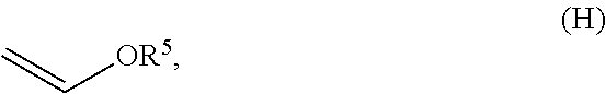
C=C[OR5]
